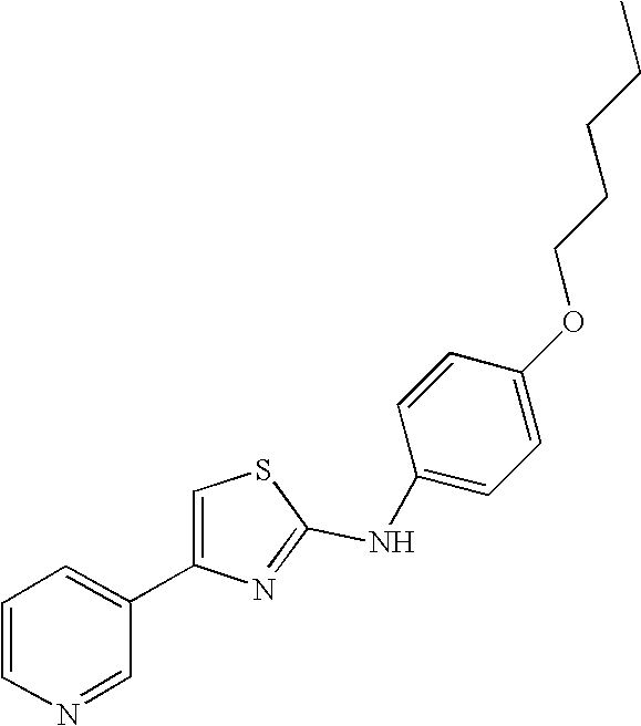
N(C1=NC(C2=CC=CN=C2)=CS1)C1=CC=C(OCCCCC)C=C1
